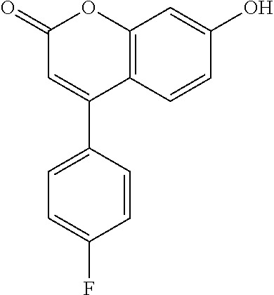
C12=C(C=CC(O)=C1)C(C1=CC=C(F)C=C1)=CC(=O)O2
